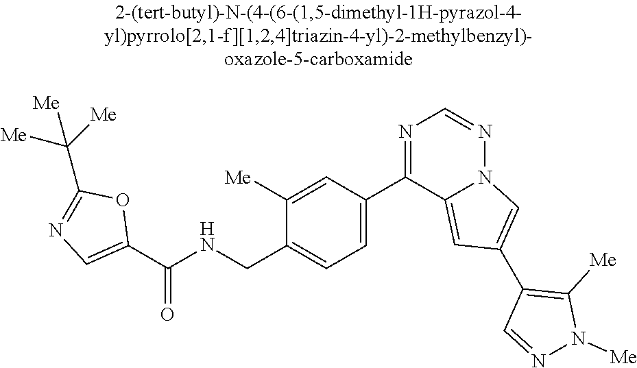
C1(C(NCC2=CC=C(C3=NC=NN4C3=CC(C3=C([Me])N([Me])N=C3)=C4)C=C2[Me])=O)=CN=C(C([Me])([Me])[Me])O1
